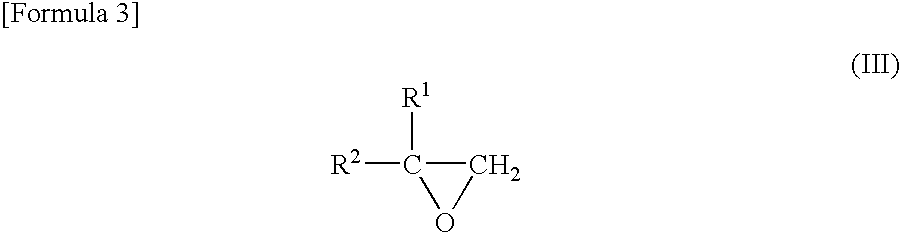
C1C([R2])([R1])O1
